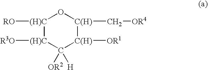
[RO][(H)C]1[(H)C]([R3O])C([OR2])([H])[C(H)]([OR1])[C(H)](C[OR4])O1
